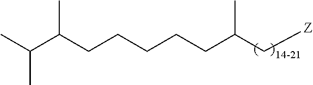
C(C(C[Z])C)CCCCC(C(C)C)C
